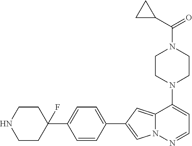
N1(C2=CC=NN3C2=CC(C2=CC=C(C4(F)CCNCC4)C=C2)=C3)CCN(C(=O)C2CC2)CC1
